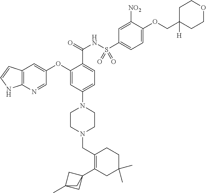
C1=NC2=C(C=C1OC1=CC(N3CCN(CC4=C(C56CC(C)(C5)C6)CC(C)(C)CC4)CC3)=CC=C1C(NS(C1=CC=C(OCC3([H])CCOCC3)C([NO2])=C1)(=O)=O)=O)C=CN2
